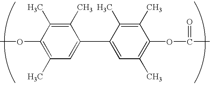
COC1=C(C)C=C(C2=CC(C)=C(OC(C)=O)C(C)=C2C)C(C)=C1C
